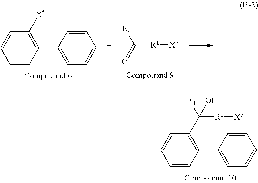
C1=CC(C2=CC=CC=C2)=C(C(O)([R1][X7])[EA])C=C1.C1=CC(C2=CC=CC=C2)=C([X5])C=C1.C([R1][X7])(=O)[EA]
